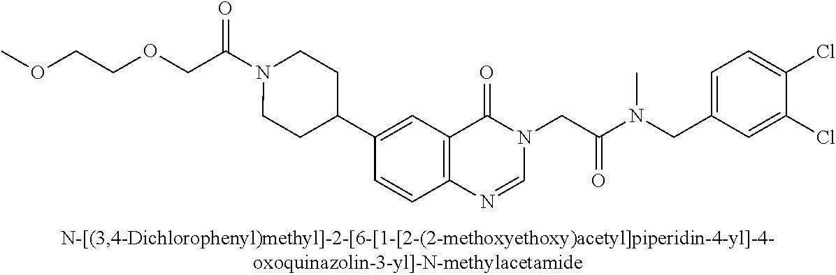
C(C(N1CCC(C2=CC3=C(C=C2)N=CN(CC(N(CC2=CC=C(Cl)C(Cl)=C2)C)=O)C3=O)CC1)=O)OCCOC
